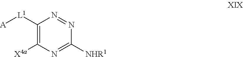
[A][L1]C1=C([X4a])N=C([NHR1])N=N1
